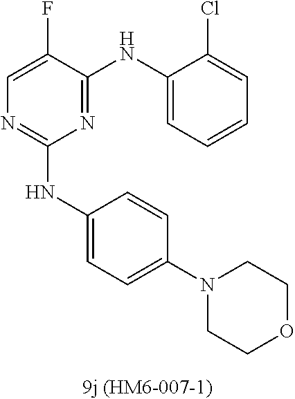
C1=C(F)C(NC2=CC=CC=C2Cl)=NC(NC2=CC=C(N3CCOCC3)C=C2)=N1
